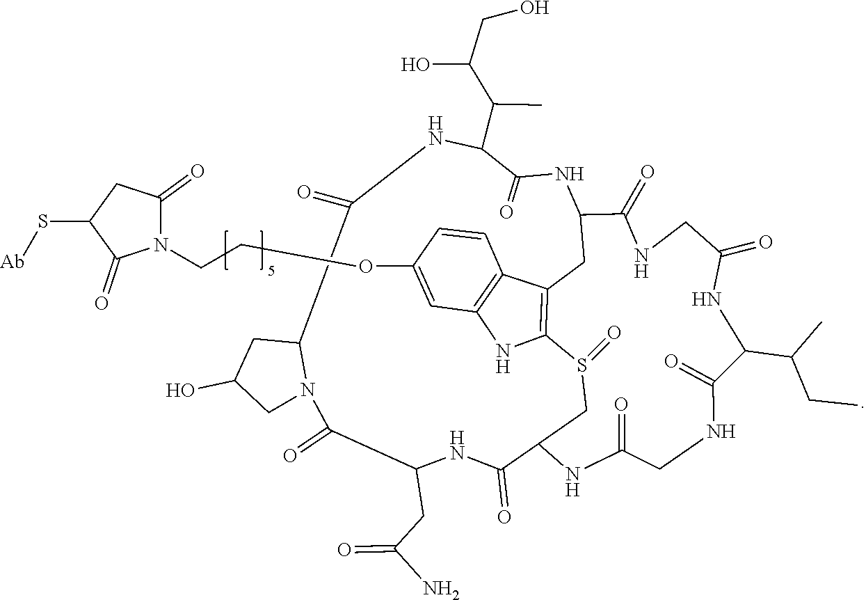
C12C(=O)NC(CC(=O)N)C(=O)N3C(CC(O)C3)C(=O)NC(C(C(O)CO)C)C(=O)NC(CC3=C(NC4=C3C=CC(OCCN3C(=O)CC(S[Ab])C3=O)=C4)S(=O)C1)C(=O)NCC(=O)NC(C(C)CC)C(=O)NCC(=O)N2
